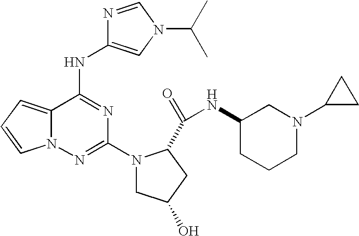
C12=CC=CN1N=C(N1CC(O)CC1C(=O)NC1CCCN(C3CC3)C1)N=C2NC1=CN(C(C)C)C=N1
